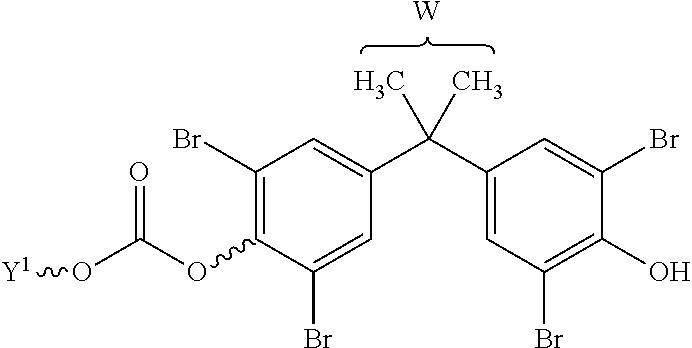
[W].C1(Br)=C(OC(O[Y1])=O)C(Br)=CC(C(C2=CC(Br)=C(O)C(Br)=C2)(C)C)=C1
